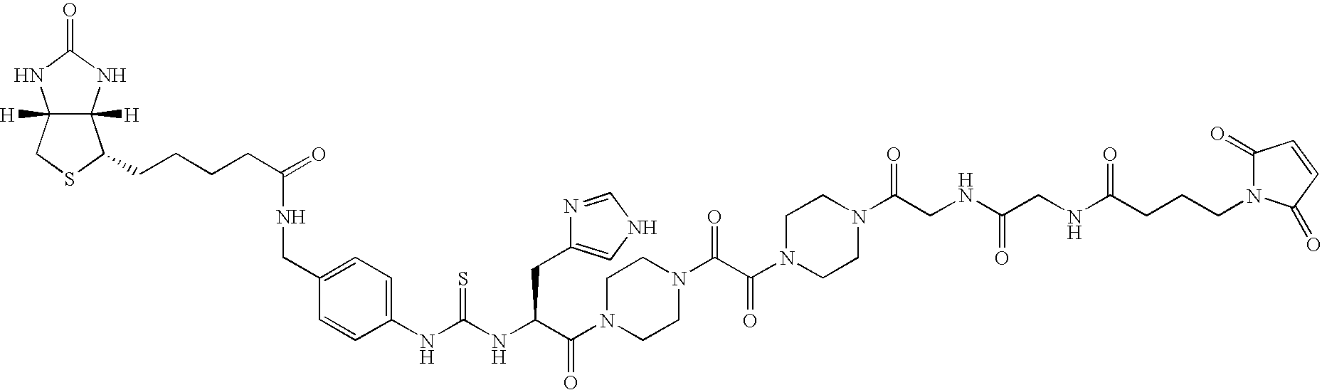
C12([H])C([H])(NC(=O)N1)C(CCCCC(=O)NCC1=CC=C(NC(NC(C(N3CCN(C(C(N4CCN(C(CNC(CNC(CCCN5C(=O)C=CC5=O)=O)=O)=O)CC4)=O)=O)CC3)=O)CC3=CNC=N3)=S)C=C1)SC2
